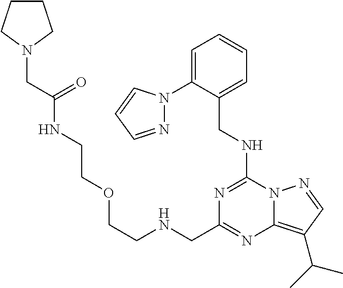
C1=C(CNC2=NC(CNCCOCCNC(CN3CCCC3)=O)=NC3=C(C(C)C)C=NN32)C(N2N=CC=C2)=CC=C1
